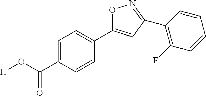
O1C(C2=CC=C(C(=O)O[H])C=C2)=CC(C2=C(F)C=CC=C2)=N1
